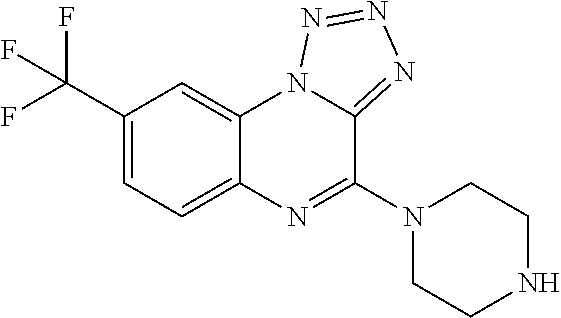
C1(C(F)(F)F)=CC=C2C(=C1)N1C(=NN=N1)C(N1CCNCC1)=N2
